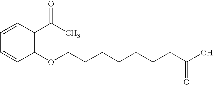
C1=CC=CC(OCCCCCCCC(O)=O)=C1C(C)=O
